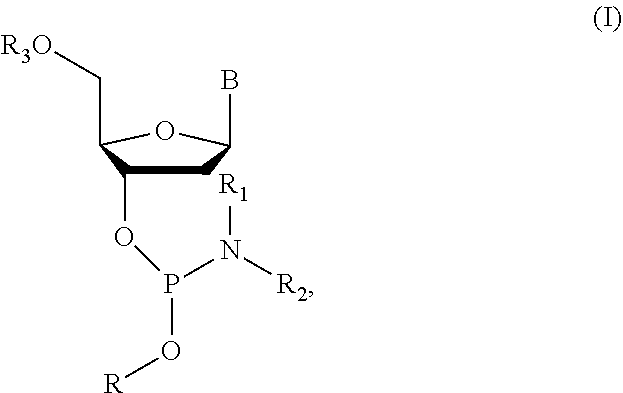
C1C(OP(N([R1])[R2])O[R])C(C[R3O])OC1B
